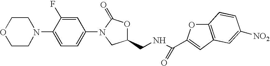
C1COCCN1C1=CC=C(N2C(=O)OC(CNC(C3=CC4=C(O3)C=CC([NO2])=C4)=O)C2)C=C1F
